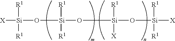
[X][Si](O[Si](O[Si](O[Si]([X])([R1])[R1])([R1])[X])([R1])[R1])([R1])[R1]
